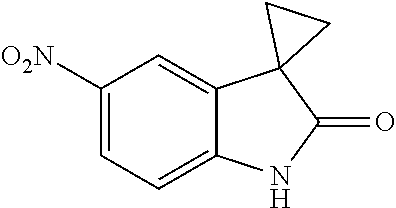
C1([O2N])=CC=C2C(=C1)C1(C(=O)N2)CC1
